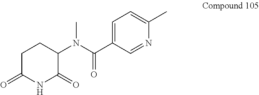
C1=C(C(N(C2CCC(=O)NC2=O)C)=O)C=NC(C)=C1
